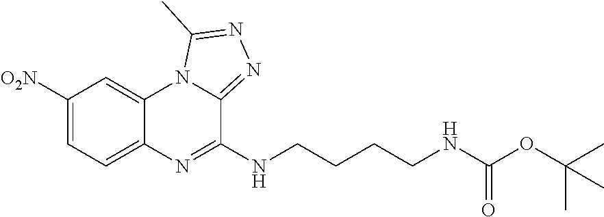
C1=C([O2N])C=C2C(=C1)N=C(NCCCCNC(=O)OC(C)(C)C)C1=NN=C(C)N21
